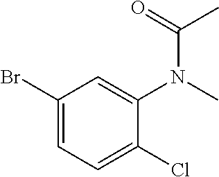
C1(Br)=CC=C(Cl)C(N(C)C(C)=O)=C1
